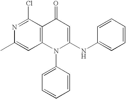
C1(Cl)=NC(C)=CC2=C1C(=O)C=C(NC1=CC=CC=C1)N2C1=CC=CC=C1
